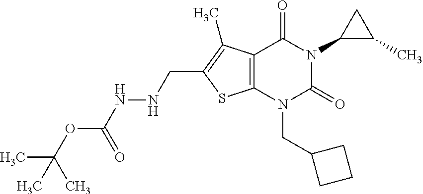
C12=C(N(CC3CCC3)C(=O)N(C3C(C)C3)C1=O)SC(CNNC(OC(C)(C)C)=O)=C2C
